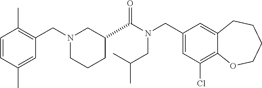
C1(CN(C(=O)C2CCCN(CC3=C(C)C=CC(C)=C3)C2)CC(C)C)=CC(Cl)=C2C(=C1)CCCCO2
